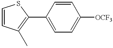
C1(C2=C(C)C=CS2)=CC=C([OCF3])C=C1
